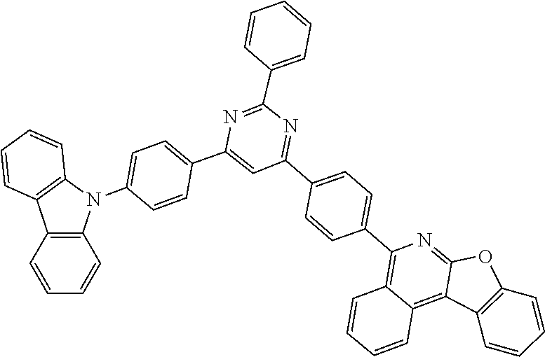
N1=C(C2=CC=CC=C2)N=C(C2=CC=C(C3=C4C(=C5C(=N3)OC3=C5C=CC=C3)C=CC=C4)C=C2)C=C1C1=CC=C(N2C3=C(C4=C2C=CC=C4)C=CC=C3)C=C1
